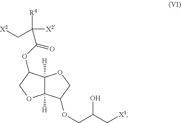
C12([H])C([H])(OCC1OC(C([X2])([R4])C[X2])=O)C(OCC(O)C[X1])CO2
